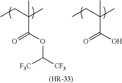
[(HR-33)].CCC(C)(C)C(=O)O.CCC(C)(C)C(OC([CF3])[F3C])=O
